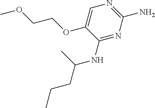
C1=C(OCCOC)C(NC(CCC)C)=NC(N)=N1
